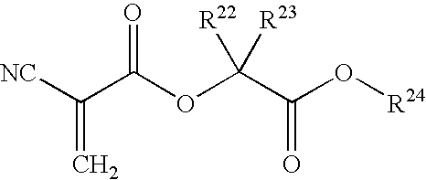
[NC]C(C(OC(C(O[R24])=O)([R23])[R22])=O)=C
